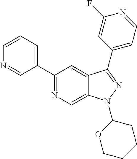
C1(C2=NC=C3C(=C2)C(C2=CC=NC(F)=C2)=NN3C2OCCCC2)=CC=CN=C1
